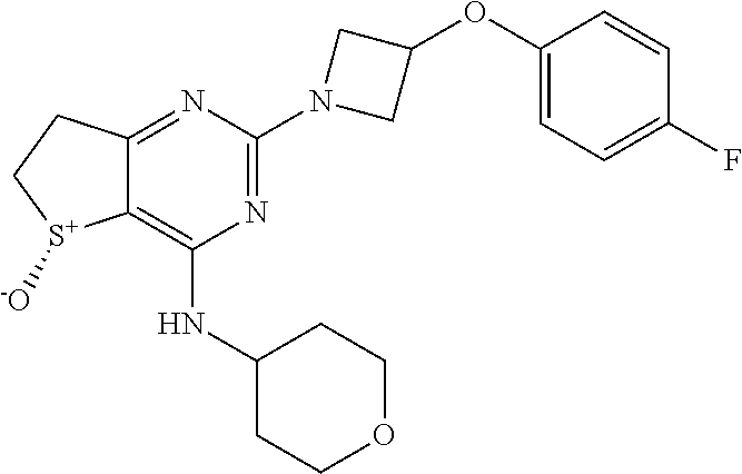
C12=NC(N3CC(OC4=CC=C(F)C=C4)C3)=NC(NC3CCOCC3)=C1[S+]([-O])CC2
